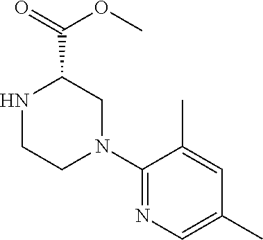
C1(N2CC(C(OC)=O)NCC2)=NC=C(C)C=C1C
